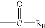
C([R8])(=O)C
